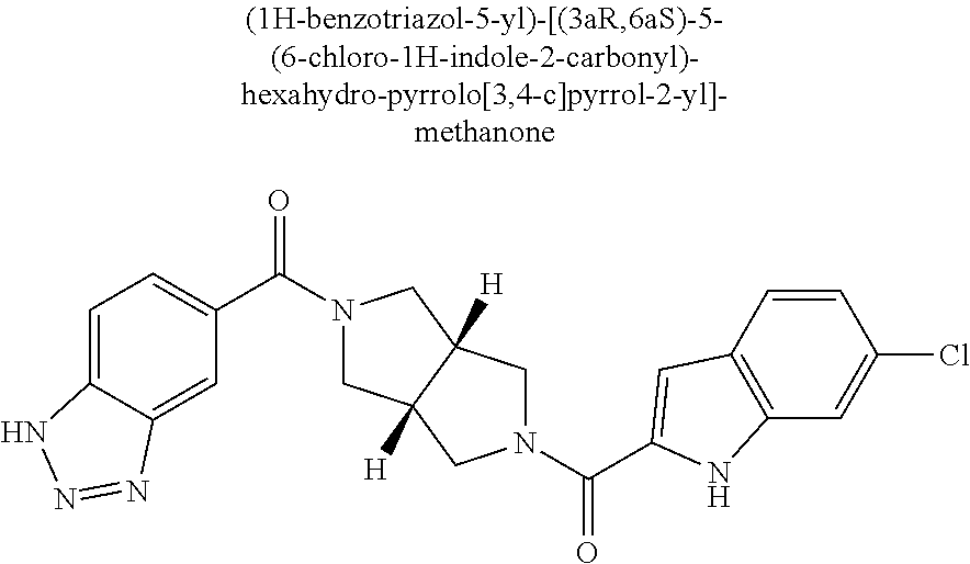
C1=C2C(=CC(C(N3CC4([H])C([H])(C3)CN(C(=O)C3=CC5=C(C=C(Cl)C=C5)N3)C4)=O)=C1)N=NN2
